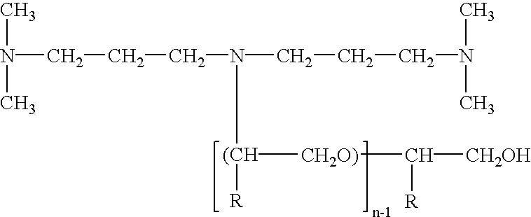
N(CCCN(CCCN(C)C)[(CH]([CH2O)]C([CH2OH])[R])[R])(C)C
